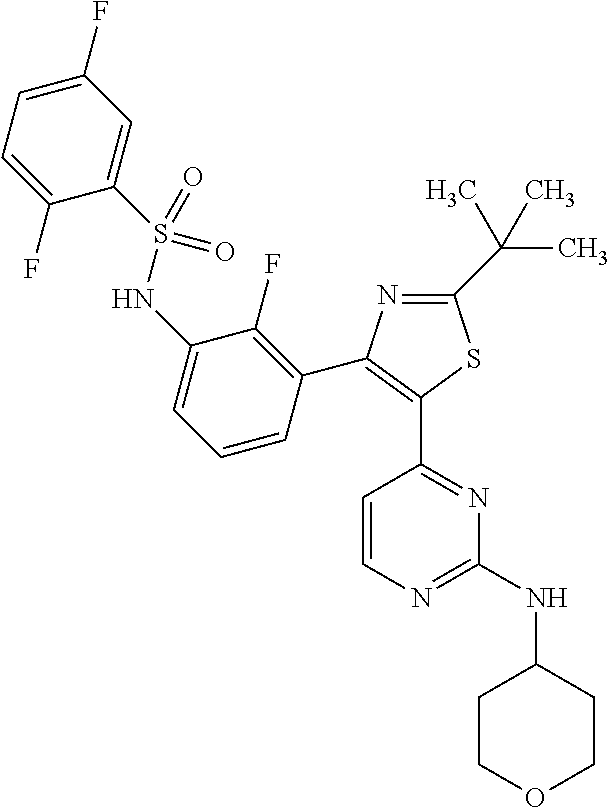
C1=C(F)C=C(S(NC2=CC=CC(C3=C(C4=NC(NC5CCOCC5)=NC=C4)SC(C(C)(C)C)=N3)=C2F)(=O)=O)C(F)=C1
